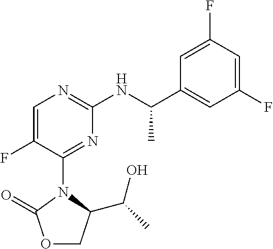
C1(F)=CC(F)=CC(C(NC2=NC=C(F)C(N3C(C(C)O)COC3=O)=N2)C)=C1
